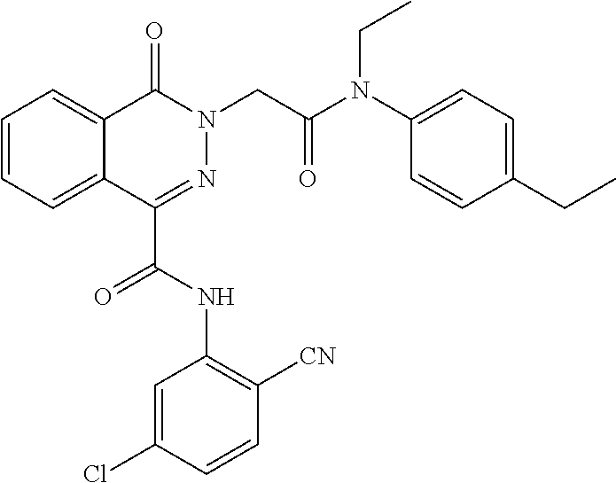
C1=CC=C2C(=C1)C(=O)N(CC(N(C1=CC=C(CC)C=C1)CC)=O)N=C2C(=O)NC1=C([CN])C=CC(Cl)=C1
